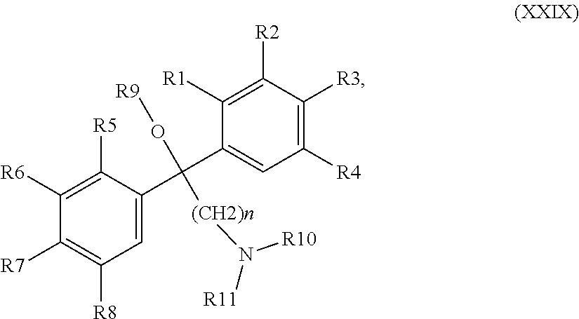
C1([R7])=C([R8])C=C(C(C2=CC([R4])=C([R3])C([R2])=C2[R1])(O[R9])[(CH2)n]N([R11])[R10])C([R5])=C1[R6]
